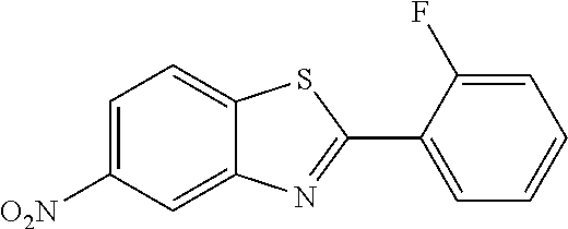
C1=C([O2N])C=C2C(=C1)SC(C1=CC=CC=C1F)=N2
